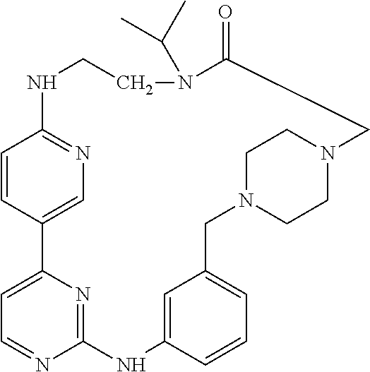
C1=CC2=CN=C1NCCN(C(C)C)C(=O)CN1CCN(CC3=CC=CC(=C3)NC3=NC2=CC=N3)CC1
